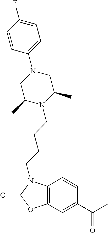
C1=CC2=C(C=C1C(C)=O)OC(=O)N2CCCCN1C(C)CN(C2=CC=C(F)C=C2)CC1C
